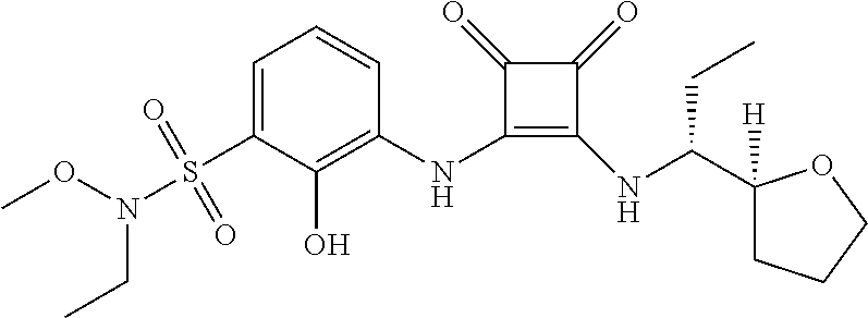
C1=C(S(=O)(=O)N(OC)CC)C(O)=C(NC2=C(NC(CC)C3([H])CCCO3)C(=O)C2=O)C=C1
